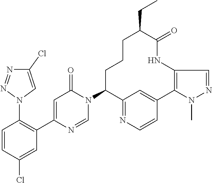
C1=C(C2=C(N3C=C(Cl)N=N3)C=CC(Cl)=C2)N=CN(C2C3=NC=CC(=C3)C3=C(C=NN3C)NC(=O)C(CC)CCC2)C1=O
